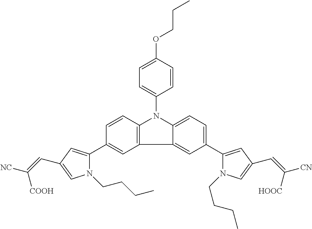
C1=CC(OCCC)=CC=C1N1C2=C(C=C(C3=CC(C=C([NC])[COOH])=CN3CCCC)C=C2)C2=CC(C3=CC(C=C([CN])[HOOC])=CN3CCCC)=CC=C12
